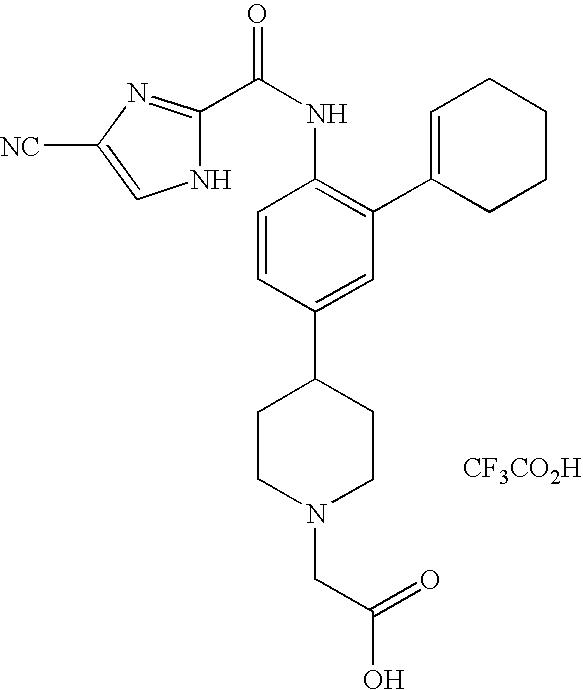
C1=CC(C2CCN(CC(O)=O)CC2)=CC(C2=CCCCC2)=C1NC(=O)C1=NC([NC])=CN1.[CF3CO2H]
